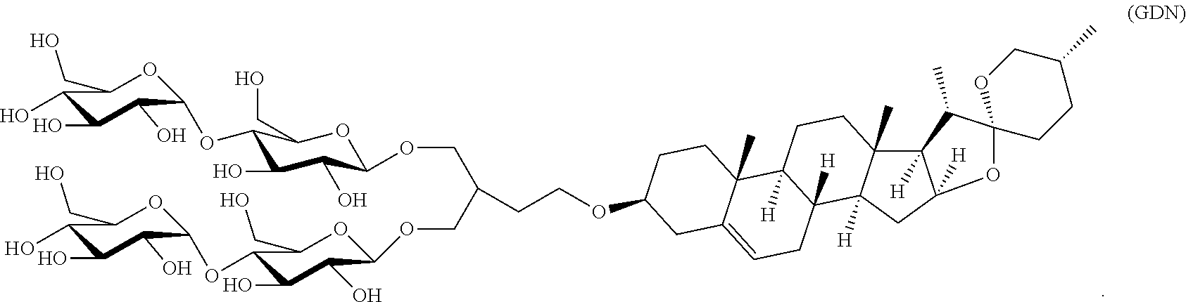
C(C(COC1C(O)C(O)C(OC2C(O)C(O)C(O)C(CO)O2)C(CO)O1)CCOC1CCC2(C)C3([H])CCC4(C)C5([H])C(C)C6(CCC(C)CO6)OC5([H])CC4([H])C3([H])CC=C2C1)OC1C(O)C(O)C(OC2C(O)C(O)C(O)C(CO)O2)C(CO)O1
